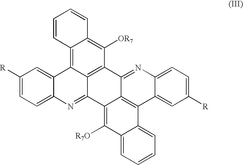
C12=C3C4=C(C([OR7])=C1C=CC=C2)C1=NC2=CC=C([R])C=C2C2=C1C(=C([R7O])C1=CC=CC=C21)C4=NC1=CC=C([R])C=C31
